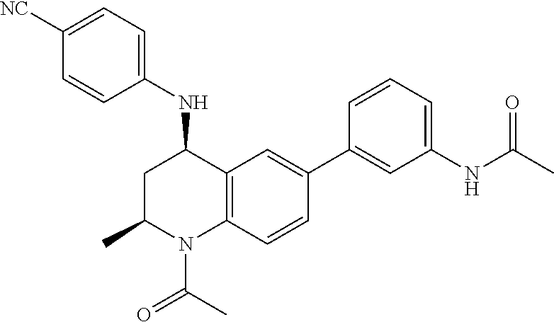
C1([NC])=CC=C(NC2CC(C)N(C(=O)C)C3=C2C=C(C2=CC(NC(=O)C)=CC=C2)C=C3)C=C1
